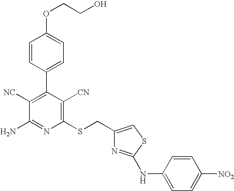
C1=CC(C2=C([NC])C(N)=NC(SCC3=CSC(NC4=CC=C([NO2])C=C4)=N3)=C2[CN])=CC=C1OCCO
